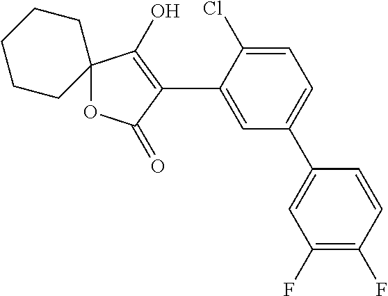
C1=C(Cl)C(C2=C(O)C3(OC2=O)CCCCC3)=CC(C2=CC(F)=C(F)C=C2)=C1
